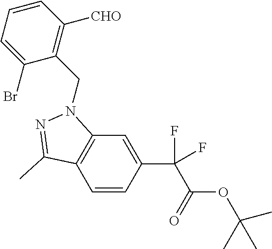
C1=CC(C(C(=O)OC(C)(C)C)(F)F)=CC2=C1C(C)=NN2CC1=C([CHO])C=CC=C1Br
